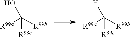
[R99a]C([R99b])(O)[R99c].[R99a]C([R99b])([H])[R99c]
